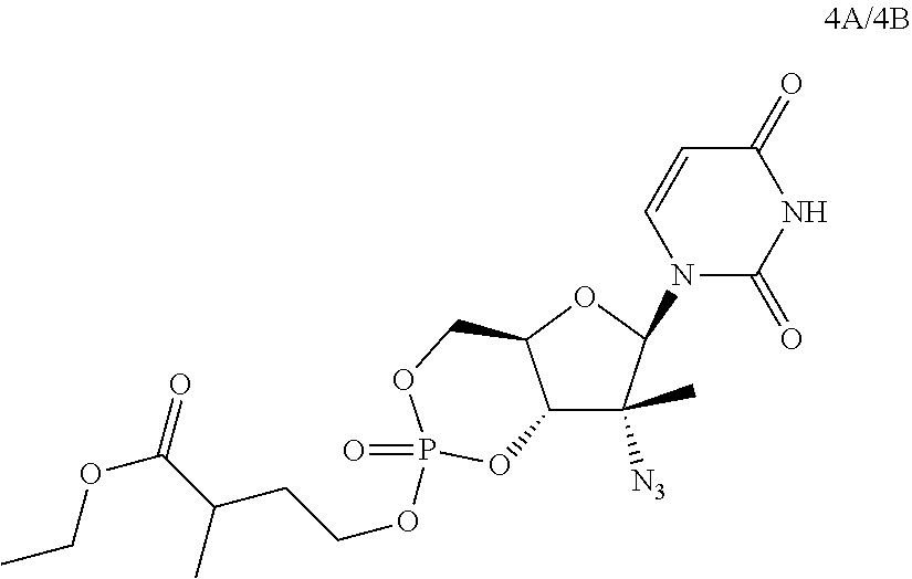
N1(C2OC3C(C2([N3])C)OP(=O)(OCCC(C)C(=O)OCC)OC3)C(=O)NC(=O)C=C1
